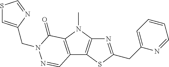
N1=C(CC2=CC=CC=N2)SC2=C1N(C)C1=C2C=NN(CC2=CSC=N2)C1=O
